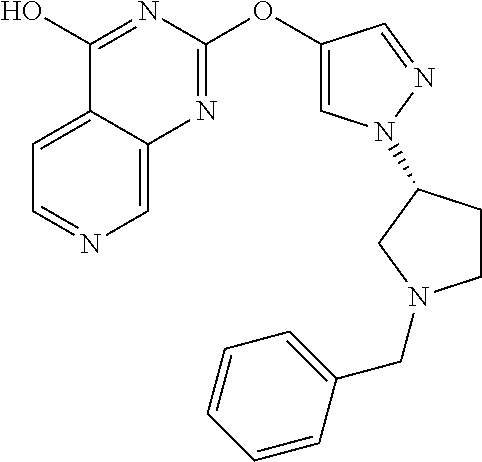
C1=C2C(=CN=C1)N=C(OC1=CN(C3CCN(CC4=CC=CC=C4)C3)N=C1)N=C2O
